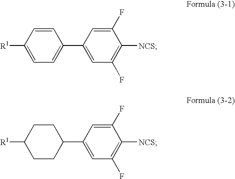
[R1]C1=CC=C(C2=CC(F)=C([NCS])C(F)=C2)C=C1.[R1]C1CCC(C2=CC(F)=C([NCS])C(F)=C2)CC1
